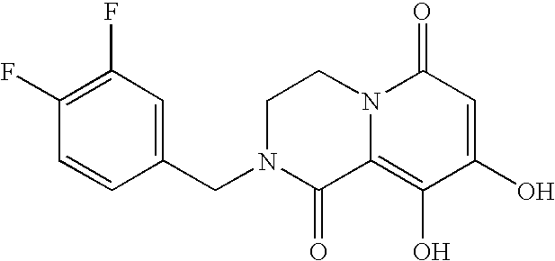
C1N(CC2=CC(F)=C(F)C=C2)C(=O)C2=C(O)C(O)=CC(=O)N2C1
